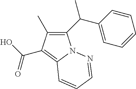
C1(C(C2=CC=CC=C2)C)=C(C)C(C(O)=O)=C2N1N=CC=C2
